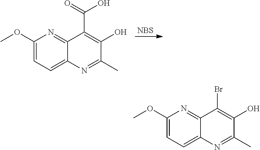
[NBS].C1(OC)=CC=C2C(=N1)C(C(O)=O)=C(O)C(C)=N2.C1(OC)=CC=C2C(=N1)C(Br)=C(O)C(C)=N2
